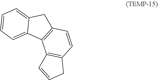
C1=CC2=C(C3=C1CC=C3)C1=CC=CC=C1C2
